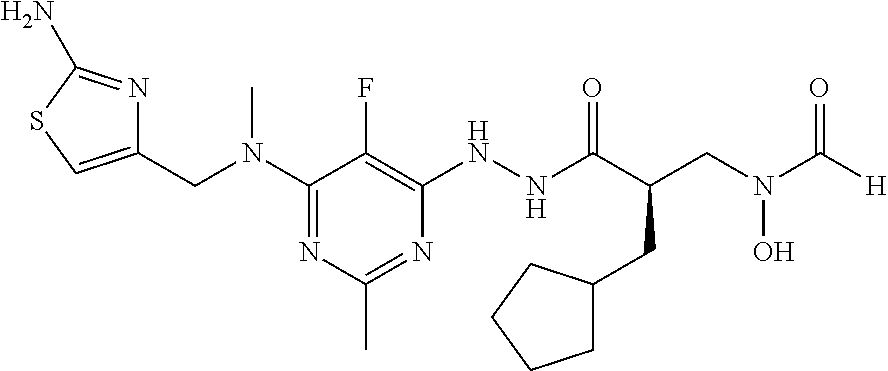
C(N(C)C1=NC(C)=NC(NNC(C(CN(C([H])=O)O)CC2CCCC2)=O)=C1F)C1=CSC(N)=N1
